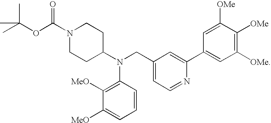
O(C(C)(C)C)C(N1CCC(N(CC2=CC=NC(C3=CC([OMe])=C([OMe])C([OMe])=C3)=C2)C2=C([MeO])C([MeO])=CC=C2)CC1)=O
